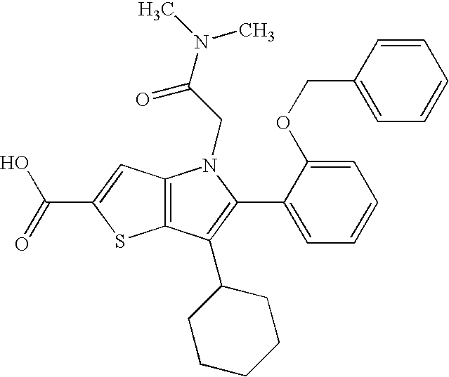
C12=C(C(C3CCCCC3)=C(C3=CC=CC=C3OCC3=CC=CC=C3)N1CC(N(C)C)=O)SC(C(=O)O)=C2
